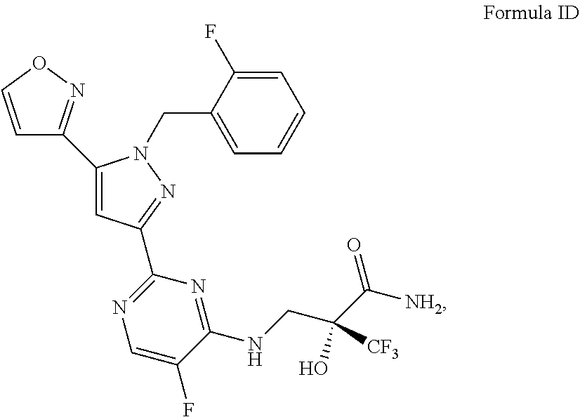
C1(C2=NOC=C2)=CC(C2=NC=C(F)C(NCC(C([NH2])=O)([CF3])O)=N2)=NN1CC1=CC=CC=C1F
